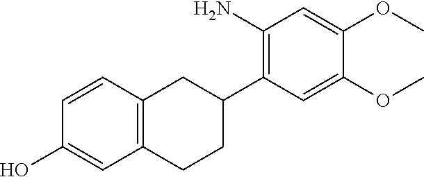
C12=C(C=CC(O)=C1)CC(C1=C(N)C=C(OC)C(OC)=C1)CC2
